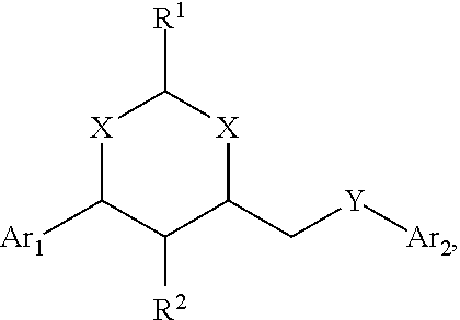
[X]1C([Ar1])C([R2])C(C[Y][Ar2])[X]C1[R1]
